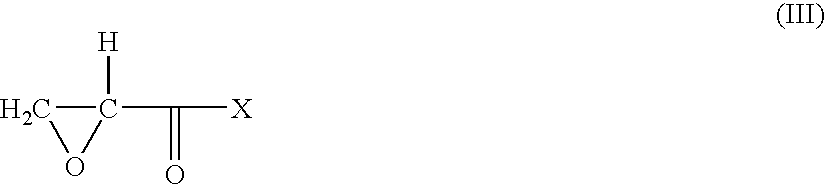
C1(C([X])=O)([H])CO1
